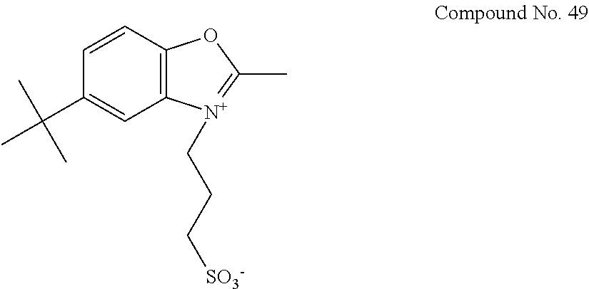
C1=CC2=C(C=C1C(C)(C)C)[N+](CCC[SO3-])=C(C)O2
